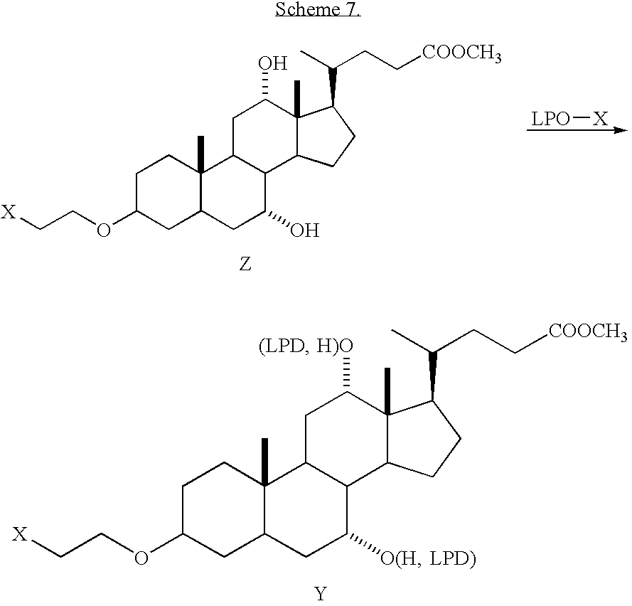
C1C(OCC[X])CC2C(C)(C1)C1C(C(O)C2)C2C(C)(C(O)C1)C(C(C)CC[COOCH3])CC2.[LPO][X].C1C(OCC[X])CC2C(C)(C1)C1C(C([O(H])C2)C2C(C)(C([H)O])C1)C(C(C)CC[COOCH3])CC2.[Y].[(LPD].[LPD)]
